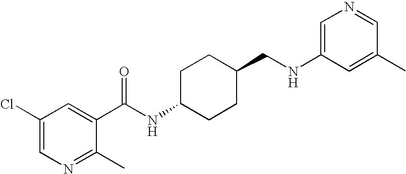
C1(Cl)=CN=C(C)C(C(NC2CCC(CNC3=CN=CC(C)=C3)CC2)=O)=C1
